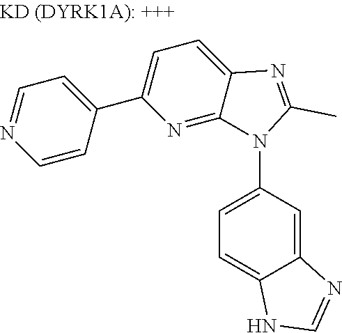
C1=C(N2C3=NC(C4=CC=NC=C4)=CC=C3N=C2C)C=C2C(=C1)NC=N2
